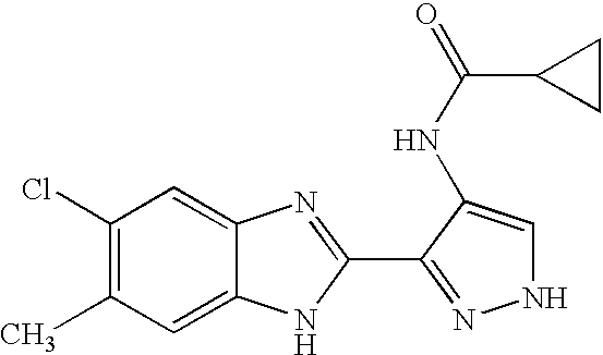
C1(Cl)=C(C)C=C2C(=C1)N=C(C1=NNC=C1NC(=O)C1CC1)N2
